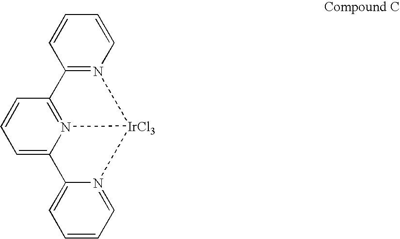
C1=C2N3=C(C=C1)C1=N(C=CC=C1)[IrCl3]3N1=CC=CC=C21
